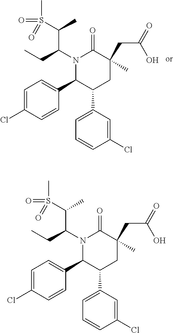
CCC(C(S(C)(=O)=O)C)N1C(C2=CC=C(Cl)C=C2)C(C2=CC=CC(Cl)=C2)CC(C)(CC(=O)O)C1=O.CCC(C(S(C)(=O)=O)C)N1C(C2=CC=C(Cl)C=C2)C(C2=CC=CC(Cl)=C2)CC(C)(CC(=O)O)C1=O
